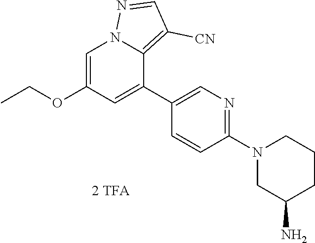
C1=C(OCC)C=C(C2=CN=C(N3CC(N)CCC3)C=C2)C2=C([CN])C=NN12
